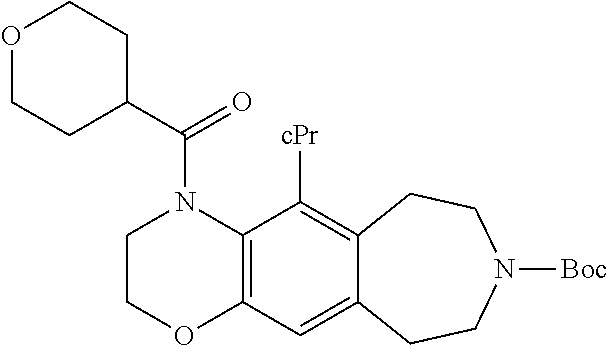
C1(C(=O)N2CCOC3=C2C([cPr])=C2C(=C3)CCN([Boc])CC2)CCOCC1
